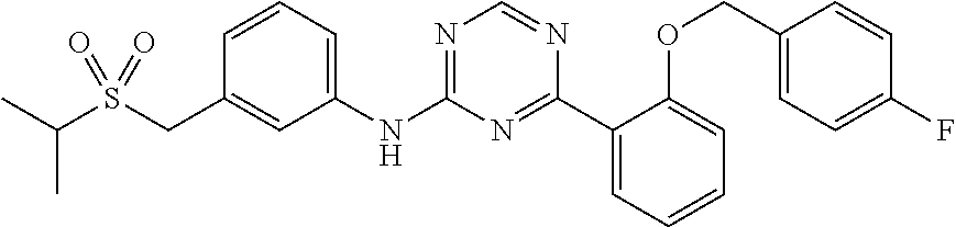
C1=CC=C(NC2=NC=NC(C3=CC=CC=C3OCC3=CC=C(F)C=C3)=N2)C=C1CS(C(C)C)(=O)=O
